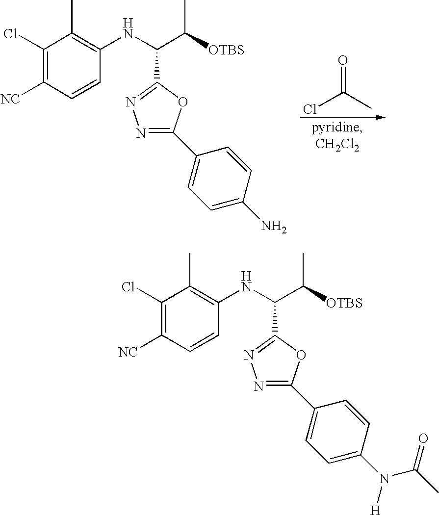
C1(Cl)=C([NC])C=CC(NC(C([OTBS])C)C2=NN=C(C3=CC=C(N)C=C3)O2)=C1C.ClC(C)=O.C1(Cl)=C([NC])C=CC(NC(C([OTBS])C)C2=NN=C(C3=CC=C(N(C(C)=O)[H])C=C3)O2)=C1C
